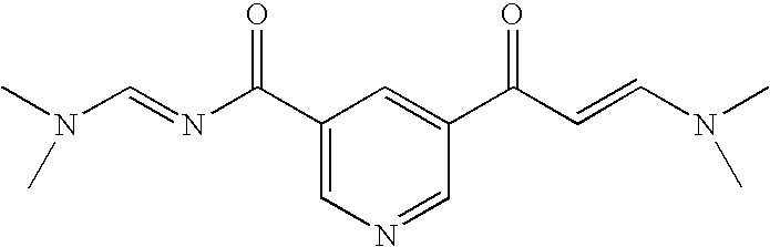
CN(C=NC(C1=CN=CC(C(C=CN(C)C)=O)=C1)=O)C
